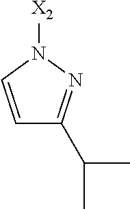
C1=CN([X2])N=C1C(C)C
